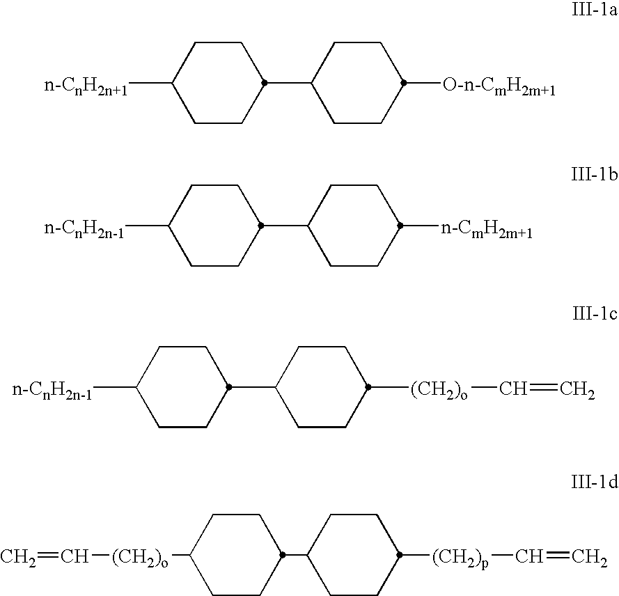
C1CC([n-CnH2n+1])CCC1C1CCC([O-n-CmH2m+1])CC1.C1CC([n-CnH2n-1])CCC1C1CCC([n-CmH2m+1])CC1.C1CC([n-CnH2n-1])CCC1C1CCC([(CH2)o]C=C)CC1.C1CC([(CH2)o]C=C)CCC1C1CCC([(CH2)p]C=C)CC1
